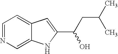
C1=NC=C2C(=C1)C=C(C(CC(C)C)O)N2
